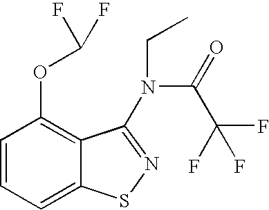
C1=CC=C2C(=C1OC(F)F)C(N(CC)C(=O)C(F)(F)F)=NS2
